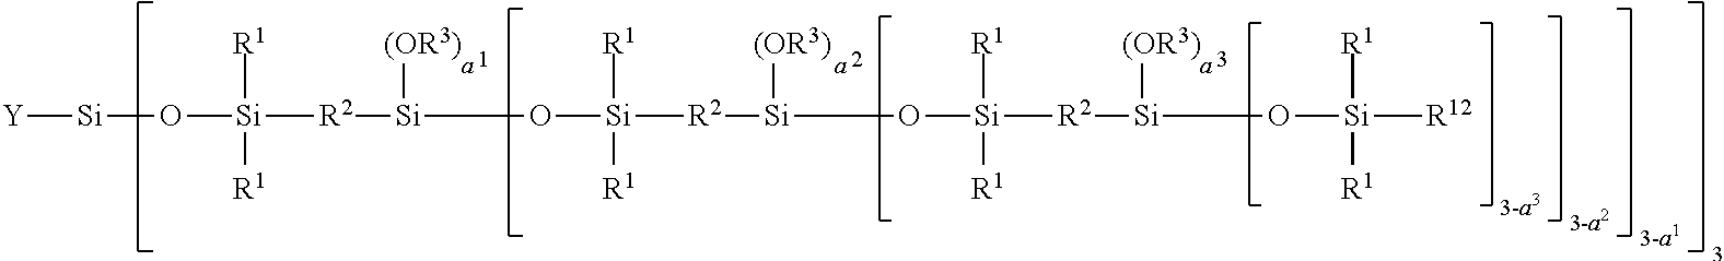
[Y][Si]O[Si]([R1])([R1])[R2][Si]([(OR3)])O[Si]([R1])([R1])[R2][Si]([(OR3)])O[Si]([R1])([R1])[R2][Si]([(OR3)])O[Si]([R1])([R1])[R12]
